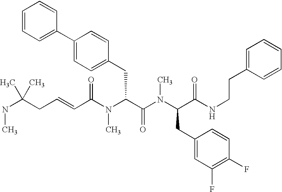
N(C(CC=CC(N(C(C(N(C(CC1=CC(F)=C(F)C=C1)C(NCCC1=CC=CC=C1)=O)C)=O)CC1=CC=C(C2=CC=CC=C2)C=C1)C)=O)(C)C)C
